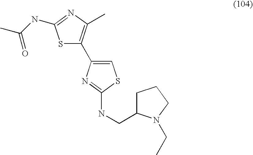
S1C(C2=CSC(NCC3CCCN3CC)=N2)=C(C)N=C1NC(C)=O
